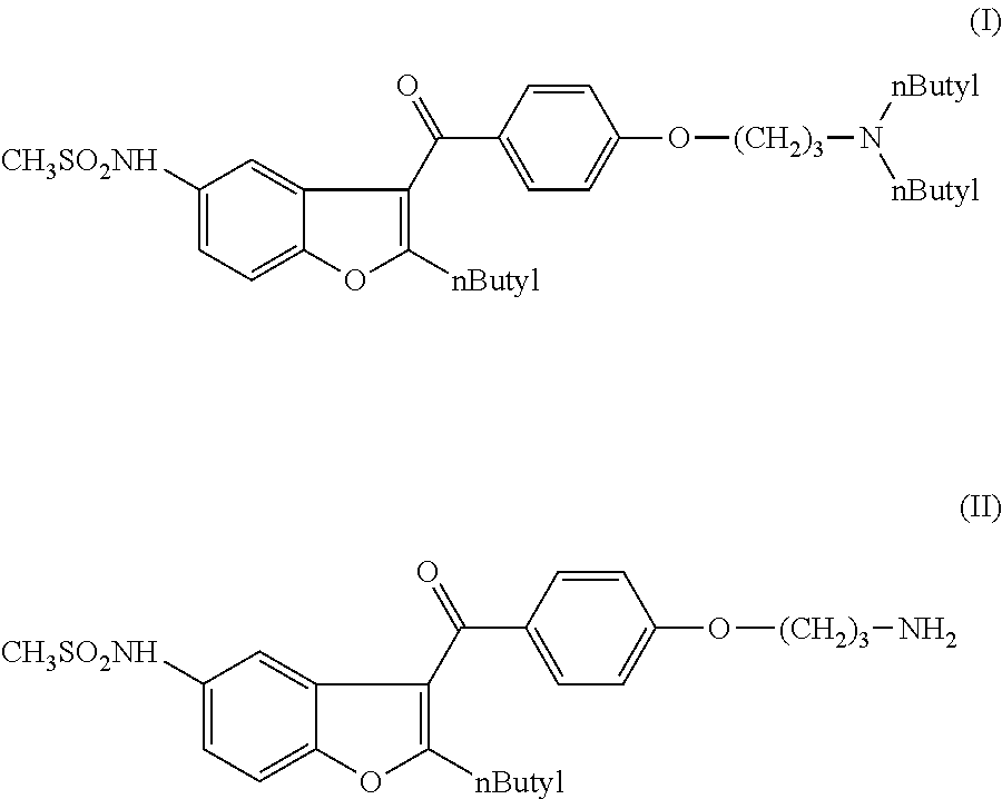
C1([CH3SO2NH])=CC=C2C(=C1)C(C(C1=CC=C(O[(CH2)3]N([nButyl])[nButyl])C=C1)=O)=C([nButyl])O2.C1([CH3SO2NH])=CC=C2C(=C1)C(C(C1=CC=C(O[(CH2)3]N)C=C1)=O)=C([nButyl])O2
